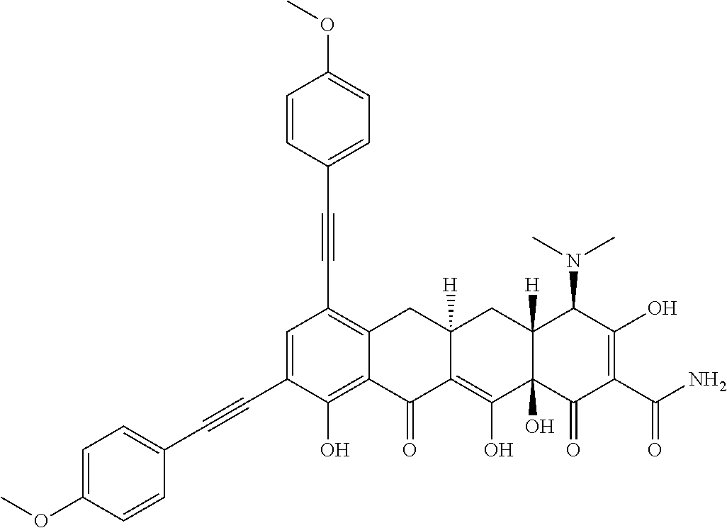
C1=C(C#CC2=CC=C(OC)C=C2)C(O)=C2C(=C1C#CC1=CC=C(OC)C=C1)CC1([H])C(=C(O)C3(O)C([H])(C1)C(N(C)C)C(O)=C(C(N)=O)C3=O)C2=O
